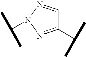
C1(C(C)C)=NN(C(C)C)N=C1
